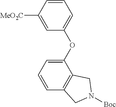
[MeO2C]C1=CC(OC2=CC=CC3=C2CN([Boc])C3)=CC=C1
